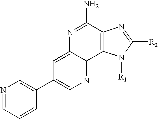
C12=C(C(N)=NC3=CC(C4=CN=CC=C4)=CN=C13)N=C([R2])N2[R1]
